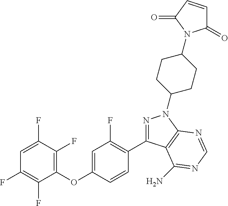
C1(OC2=CC(F)=C(C3=NN(C4CCC(N5C(=O)C=CC5=O)CC4)C4=C3C(N)=NC=N4)C=C2)=C(F)C(F)=CC(F)=C1F
